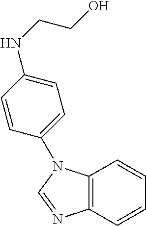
C12=C(C=CC=C1)N=CN2C1=CC=C(NCCO)C=C1
